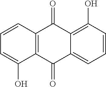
C1=CC(O)=C2C(=C1)C(=O)C1=C(C2=O)C=CC=C1O
